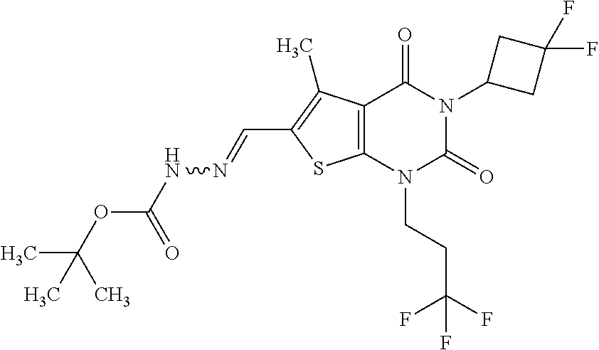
C12=C(N(CCC(F)(F)F)C(=O)N(C3CC(F)(F)C3)C1=O)SC(C=NNC(OC(C)(C)C)=O)=C2C
